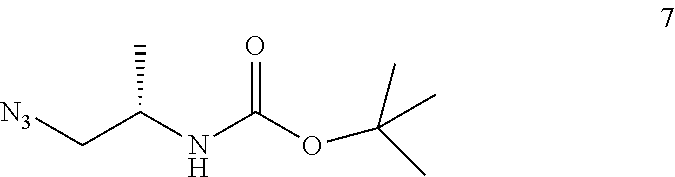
C(C(NC(OC(C)(C)C)=O)C)[N3]
